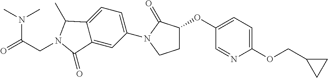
C1(OC2CCN(C3=CC=C4C(=C3)C(=O)N(CC(=O)N(C)C)C4C)C2=O)=CC=C(OCC2CC2)N=C1
